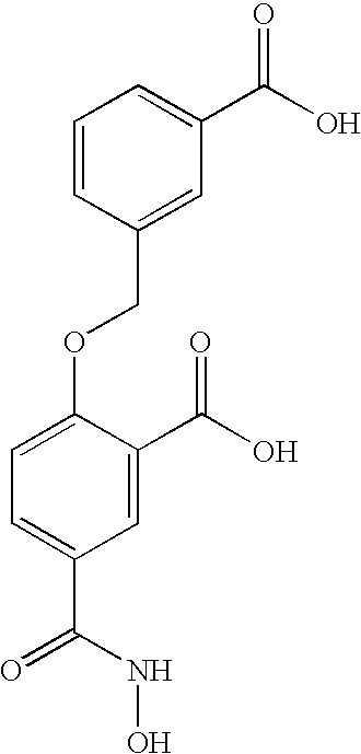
C1=CC(COC2=CC=C(C(=O)NO)C=C2C(O)=O)=CC(C(O)=O)=C1
